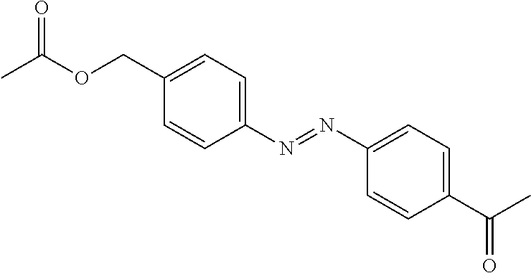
CC(OCC1=CC=C(N=NC2=CC=C(C(C)=O)C=C2)C=C1)=O
